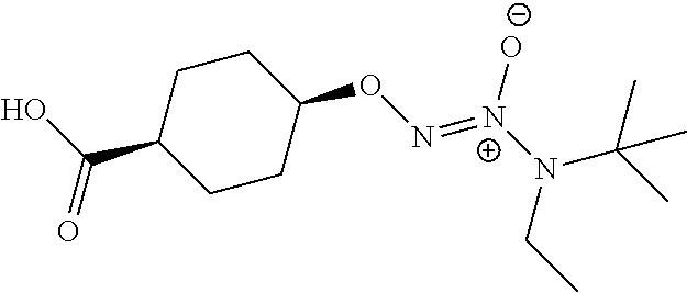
C1CC(ON=[N+]([O-])N(CC)C(C)(C)C)CCC1C(=O)O
